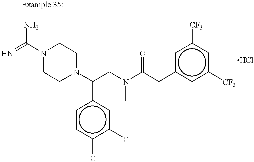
N=C(N1CCN(C(CN(C)C(=O)Cc2cc([CF3])cc([CF3])c2)c2ccc(Cl)c(Cl)c2)CC1)N
